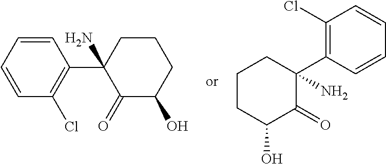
C1=CC=CC(Cl)=C1C1(N)C(=O)C(O)CCC1.C1(Cl)=C(C2(N)CCCC(O)C2=O)C=CC=C1
